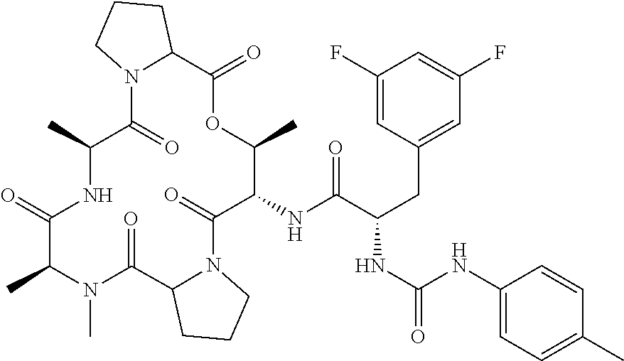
C1(NC(C(CC2=CC(F)=CC(F)=C2)NC(=O)NC2=CC=C(C)C=C2)=O)C(=O)N2C(C(=O)N(C)C(C)C(=O)NC(C)C(=O)N3C(C(=O)OC1C)CCC3)CCC2
